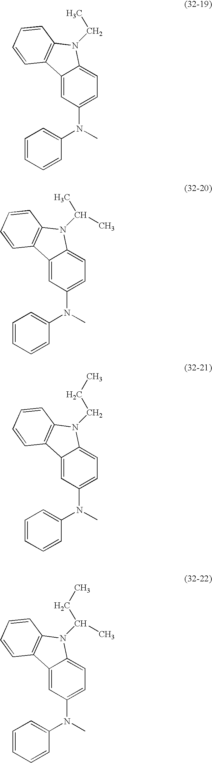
C12=CC(N(C)C3=CC=CC=C3)=CC=C1N(CC)C1=C2C=CC=C1.C12=CC(N(C)C3=CC=CC=C3)=CC=C1N(C(C)C)C1=C2C=CC=C1.C12=CC(N(C)C3=CC=CC=C3)=CC=C1N(CCC)C1=C2C=CC=C1.C12=CC(N(C)C3=CC=CC=C3)=CC=C1N(C(CC)C)C1=C2C=CC=C1
